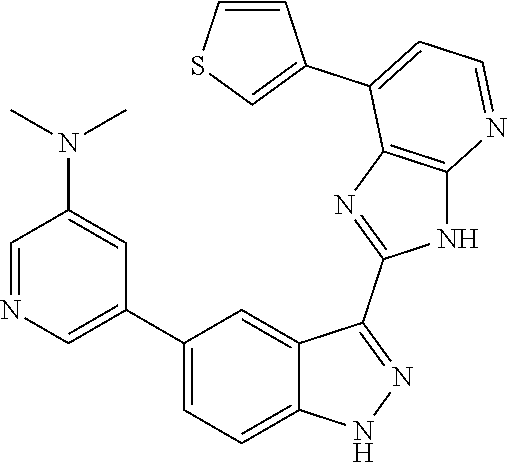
C1=NC=C(C2=CC=C3C(=C2)C(C2=NC4=C(N2)N=CC=C4C2=CSC=C2)=NN3)C=C1N(C)C
